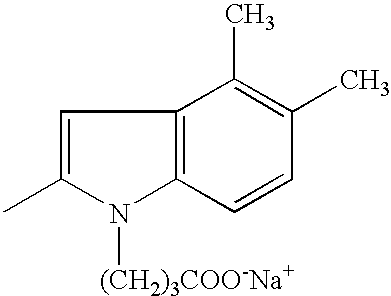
C1=C(C)N([(CH2)3COO-Na+])C2=C1C(C)=C(C)C=C2
